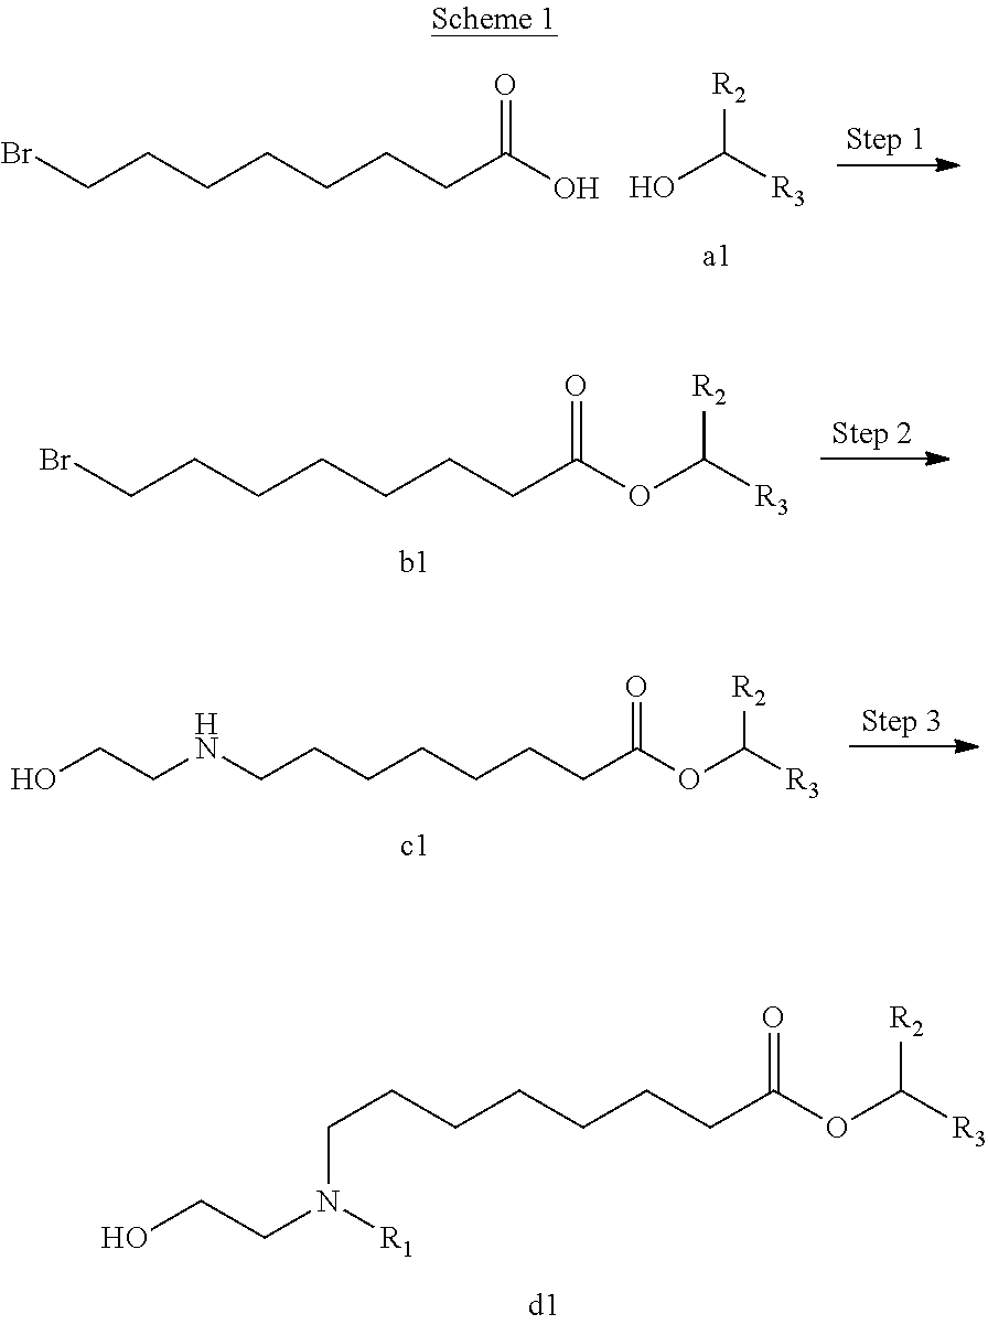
C(CCCCCCC(OC([R3])[R2])=O)N(CCO)[R1].[R2]C([R3])O.BrCCCCCCCC(O)=O.BrCCCCCCCC(OC([R3])[R2])=O.N(CCCCCCCC(OC([R3])[R2])=O)CCO
